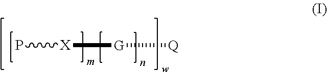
[X]([G][Q])P
